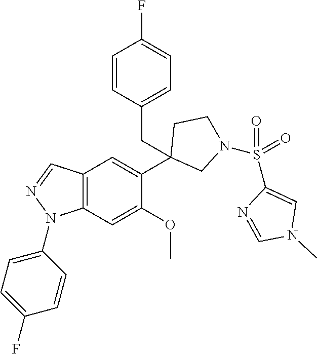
C12=C(C=C(OC)C(C3(CC4=CC=C(F)C=C4)CN(S(C4=CN(C)C=N4)(=O)=O)CC3)=C1)N(C1=CC=C(F)C=C1)N=C2
